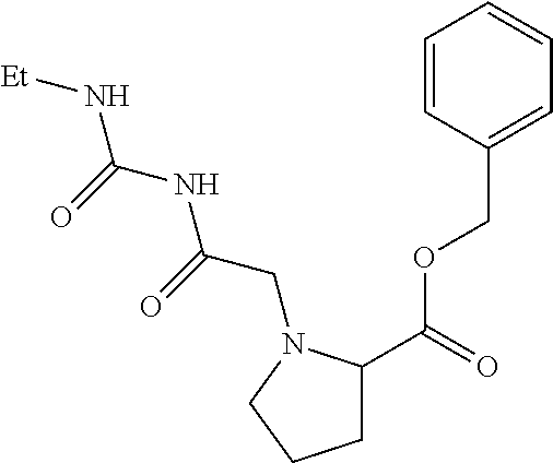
C1=CC(COC(=O)C2CCCN2CC(=O)NC(=O)N[Et])=CC=C1
